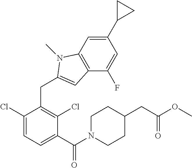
C1(C(N2CCC(CC(OC)=O)CC2)=O)=CC=C(Cl)C(CC2=CC3=C(C=C(C4CC4)C=C3F)N2C)=C1Cl
